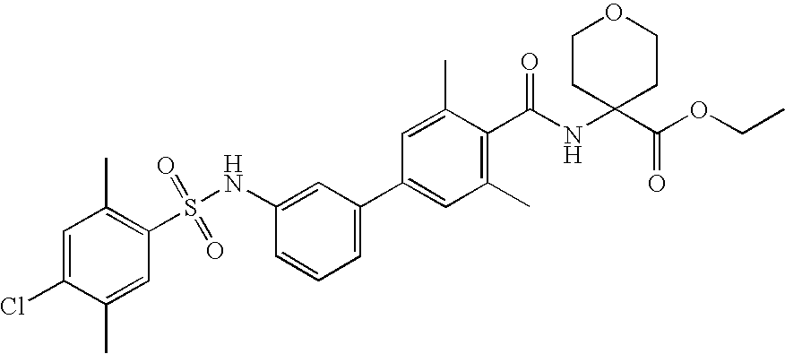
C1=C(Cl)C(C)=CC(S(NC2=CC(C3=CC(C)=C(C(NC4(C(OCC)=O)CCOCC4)=O)C(C)=C3)=CC=C2)(=O)=O)=C1C
